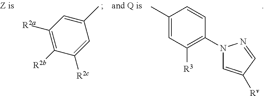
C1(C)=CC([R2a])=C([R2b])C([R2c])=C1.C1([R3])=C(N2C=C([Rv])C=N2)C=CC(C)=C1
